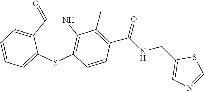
N1C(=O)C2=CC=CC=C2SC2=C1C(C)=C(C(NCC1=CN=CS1)=O)C=C2
